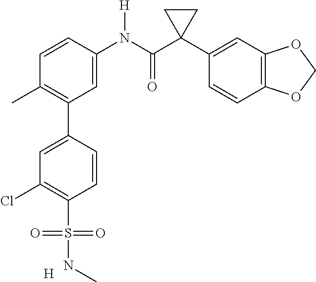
CC1=C(C2=CC(Cl)=C(S(=O)(=O)NC)C=C2)C=C(N(C(C2(C3=CC4=C(C=C3)OCO4)CC2)=O)[H])C=C1.[H]
